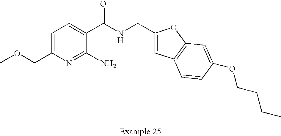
C1=C(COC)N=C(N)C(C(NCC2=CC3=C(O2)C=C(OCCCC)C=C3)=O)=C1
